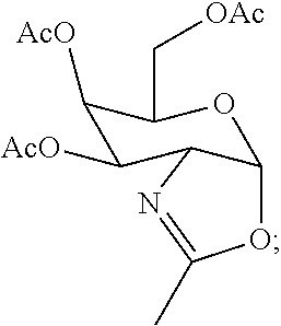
C1([AcO])C([AcO])C2C(OC1C[OAc])OC(C)=N2
